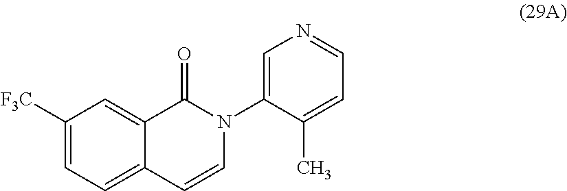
C12=CC=C([F3C])C=C1C(=O)N(C1=CN=CC=C1C)C=C2
